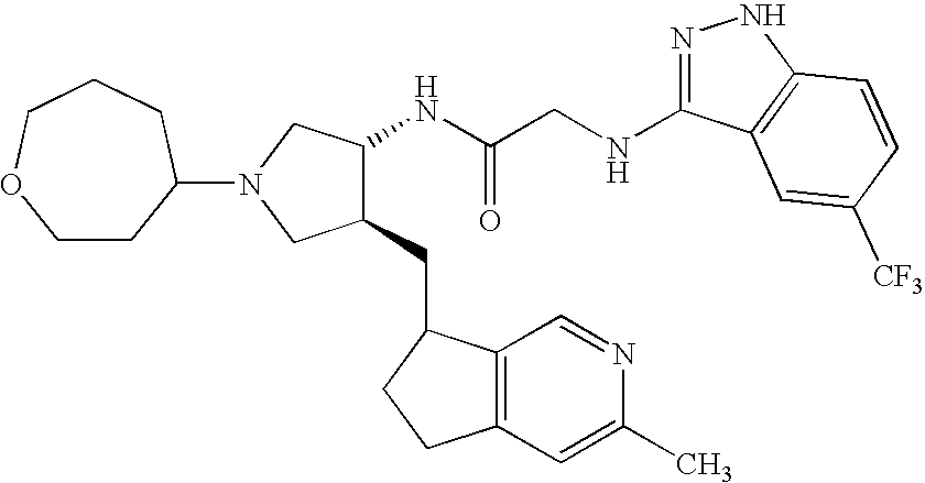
C(C(NC1C(CC2C3=C(CC2)C=C(C)N=C3)CN(C2CCOCCC2)C1)=O)NC1=NNC2=C1C=C([CF3])C=C2
